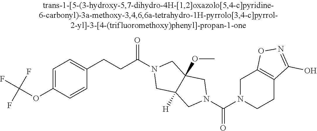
C1=C(OC(F)(F)F)C=CC(CCC(N2CC3([H])C(OC)(C2)CN(C(N2CCC4=C(C2)ON=C4O)=O)C3)=O)=C1
